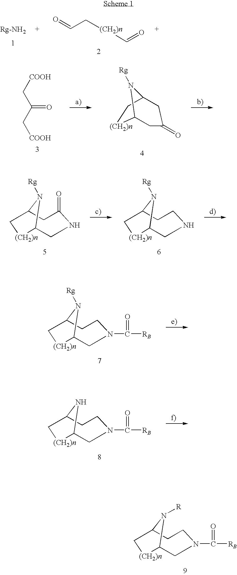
O=CC[(CH2)n]C=O.[COOH]CC(C[COOH])=O.C1C(=O)CC2C[(CH2)n]C1N2[Rg].C1C2CC(=O)NCC([(CH2)n]1)N2[Rg].C1C2CCNCC([(CH2)n]1)N2[Rg].C1C2CCN(C([RB])=O)CC([(CH2)n]1)N2[Rg].C1C2CCN(C([RB])=O)CC([(CH2)n]1)N2.C1C2CCN(C([RB])=O)CC([(CH2)n]1)N2[R]
